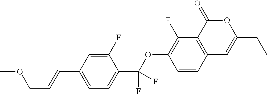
C12=C(C(=O)OC(CC)=C1)C(F)=C(OC(C1=CC=C(C=CCOC)C=C1F)(F)F)C=C2
